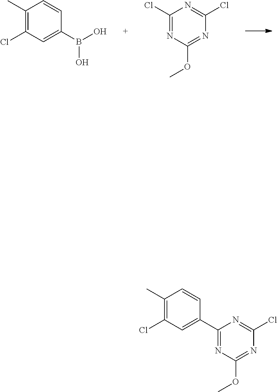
C1(C)=C(Cl)C=C(B(O)O)C=C1.C1(Cl)=NC(OC)=NC(Cl)=N1.C1(C)=C(Cl)C=C(C2=NC(OC)=NC(Cl)=N2)C=C1
